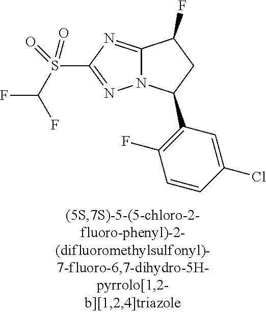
C12=NC(S(C(F)F)(=O)=O)=NN1C(C1=C(F)C=CC(Cl)=C1)CC2F
